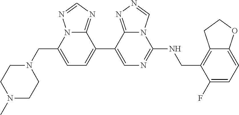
N12C(CN3CCN(C)CC3)=CC=C(C3=CN=C(NCC4=C5C(=CC=C4F)OCC5)N4C3=NN=C4)C1=NC=N2
